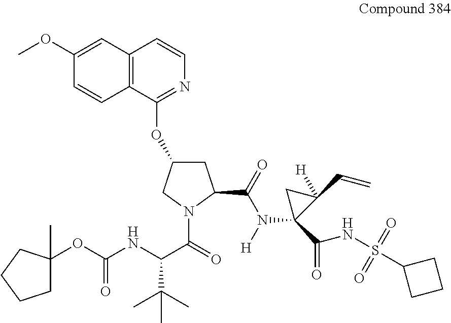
C12=C(C(OC3CC(C(N(C4(C(NS(C5CCC5)(=O)=O)=O)C(C=C)([H])C4)[H])=O)N(C(=O)C(NC(OC4(C)CCCC4)=O)C(C)(C)C)C3)=NC=C1)C=CC(OC)=C2
